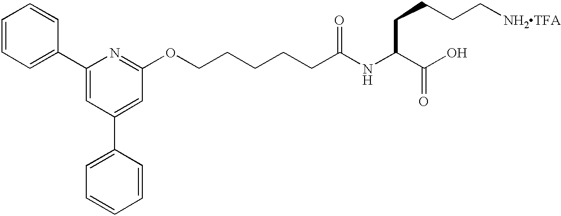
C1=CC=C(C2=CC(C3=CC=CC=C3)=CC(OCCCCCC(NC(C(=O)O)CCCC[NH2TFA])=O)=N2)C=C1
